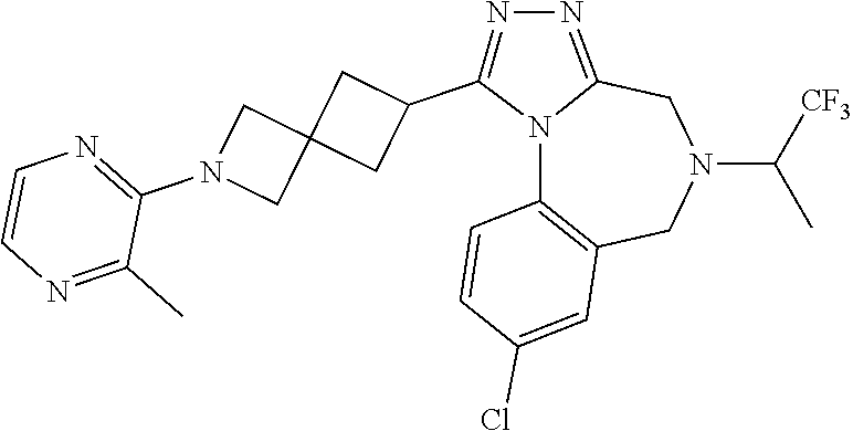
N12C3=C(CN(C([CF3])C)CC1=NN=C2C1CC2(C1)CN(C1=NC=CN=C1C)C2)C=C(Cl)C=C3
